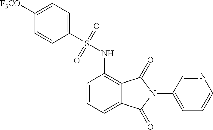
C1=CC=C2C(=C1NS(=O)(=O)C1=CC=C([F3CO])C=C1)C(=O)N(C1=CC=CN=C1)C2=O
